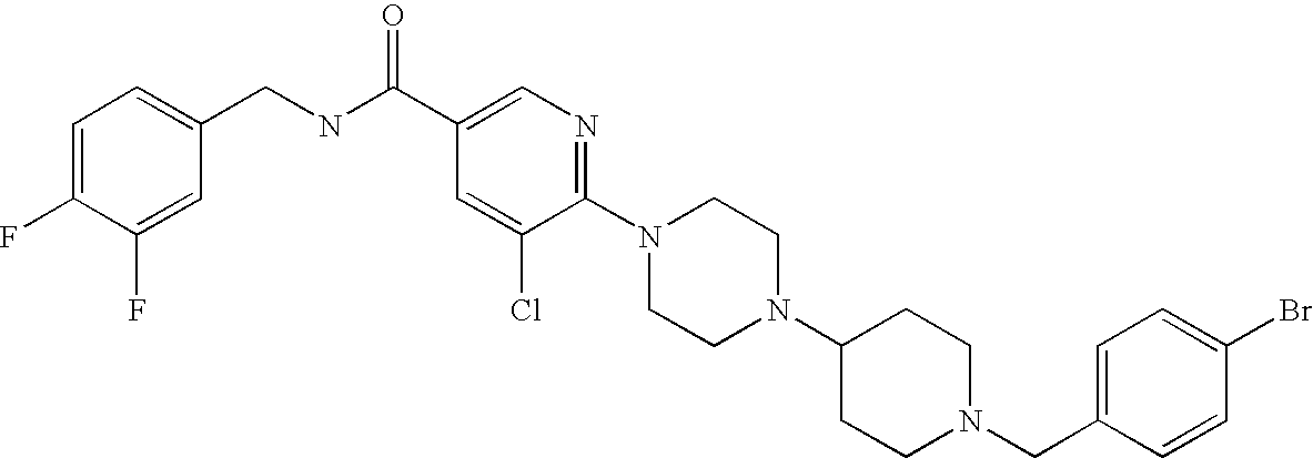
C1(Br)=CC=C(CN2CCC(N3CCN(C4=NC=C(C(NCC5=CC=C(F)C(F)=C5)=O)C=C4Cl)CC3)CC2)C=C1
